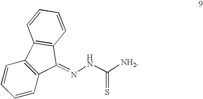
C12=C(C=CC=C1)C(=NNC([NH2])=S)C1=C2C=CC=C1
